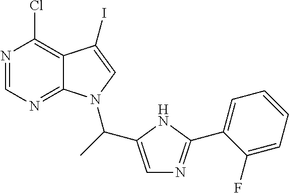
C12=C(Cl)N=CN=C1N(C(C1=CN=C(C3=CC=CC=C3F)N1)C)C=C2I
